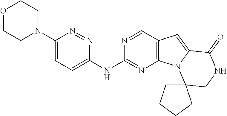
C1=C(N2CCOCC2)N=NC(NC2=NC3=C(C=N2)C=C2N3C3(CNC2=O)CCCC3)=C1
